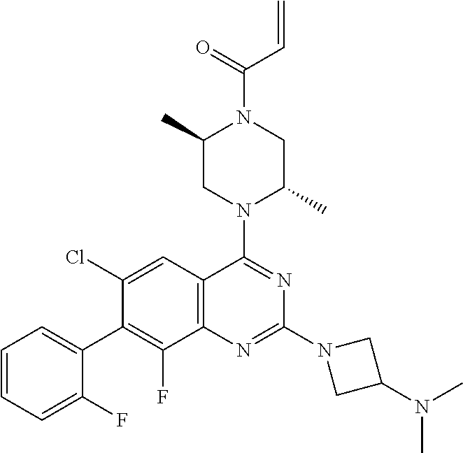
C1=CC=C(F)C(C2=C(F)C3=C(C=C2Cl)C(N2C(C)CN(C(=O)C=C)C(C)C2)=NC(N2CC(N(C)C)C2)=N3)=C1
